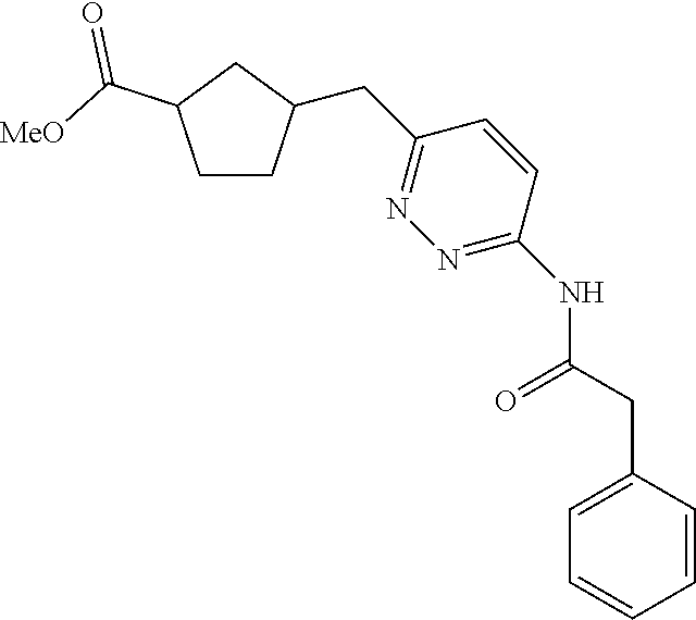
C1=C(CC(=O)NC2=NN=C(CC3CCC(C([MeO])=O)C3)C=C2)C=CC=C1
